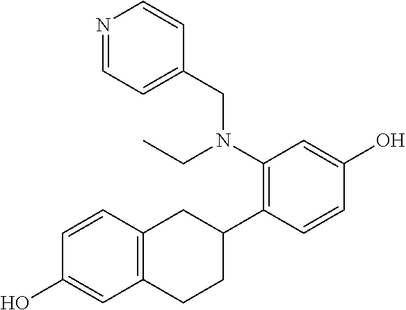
C1=CC2=C(C=C1O)CCC(C1=C(N(CC)CC3=CC=NC=C3)C=C(O)C=C1)C2
